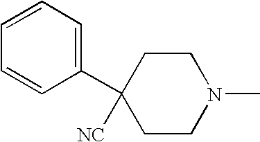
C1CN(C)CCC1(C1=CC=CC=C1)[NC]
